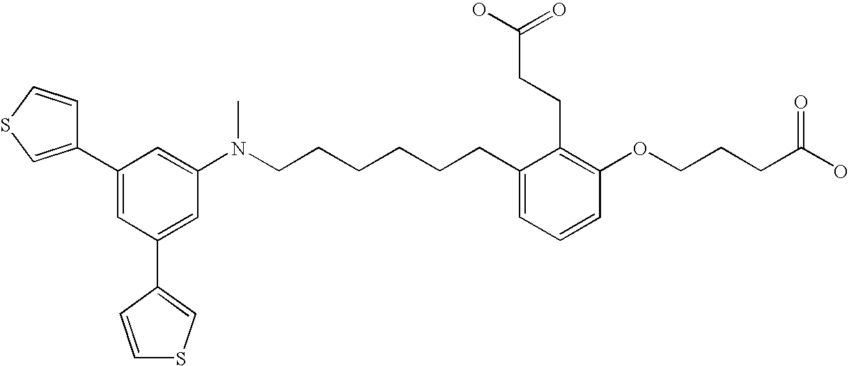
C1(C2=CSC=C2)=CC(C2=CSC=C2)=CC(N(CCCCCCC2=CC=CC(OCCCC(O)=O)=C2CCC(O)=O)C)=C1
